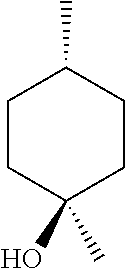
C1CC(O)(C)CCC1C
